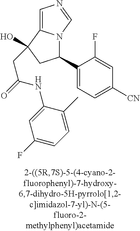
C1(C2=CC=C([CN])C=C2F)N2C(=CN=C2)C(O)(CC(=O)NC2=CC(F)=CC=C2C)C1
